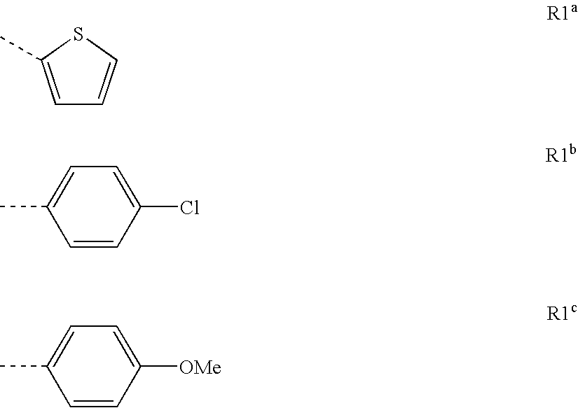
C1=C(C)SC=C1.C1=CC(Cl)=CC=C1C.C1=CC([OMe])=CC=C1C
